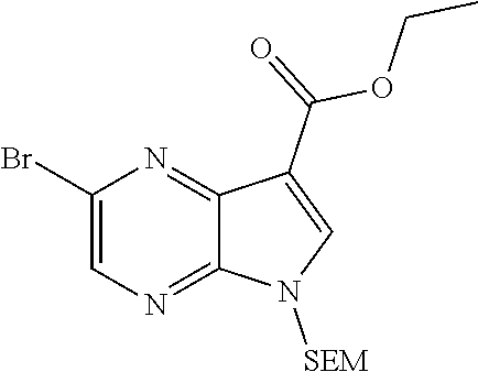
C1(Br)=CN=C2C(=N1)C(C(=O)OCC)=CN2[SEM]
